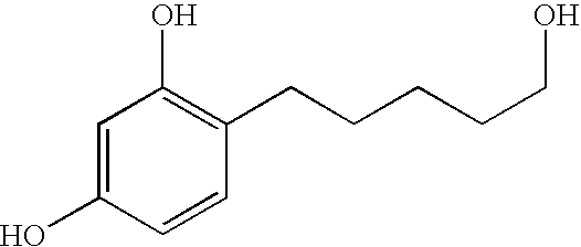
C1=C(O)C=CC(CCCCCO)=C1O
